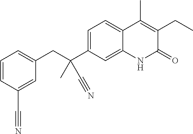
C1=CC(C#N)=CC(CC(C2=CC=C3C(=C2)NC(=O)C(CC)=C3C)(C#N)C)=C1
